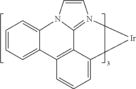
C1=CC=C2C(=C1)N1C=CN3=C1C1=C2C=CC=C1[Ir]3
